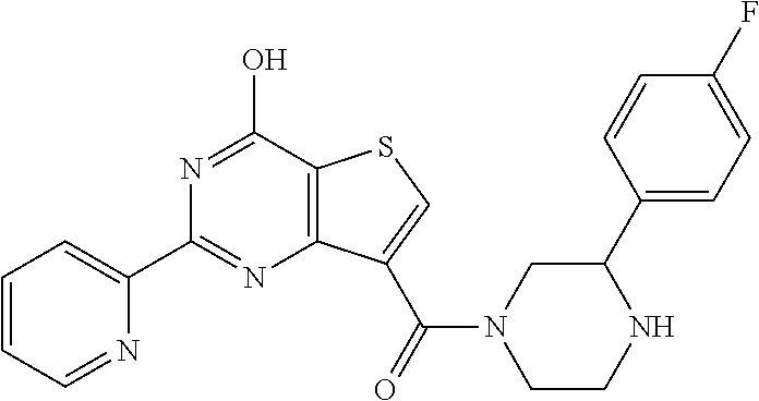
C1=CC=NC(C2=NC3=C(C(O)=N2)SC=C3C(=O)N2CC(C3=CC=C(F)C=C3)NCC2)=C1
